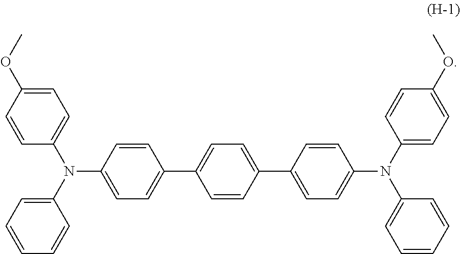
C1=C(OC)C=CC(N(C2=CC=CC=C2)C2=CC=C(C3=CC=C(C4=CC=C(N(C5=CC=C(OC)C=C5)C5=CC=CC=C5)C=C4)C=C3)C=C2)=C1
